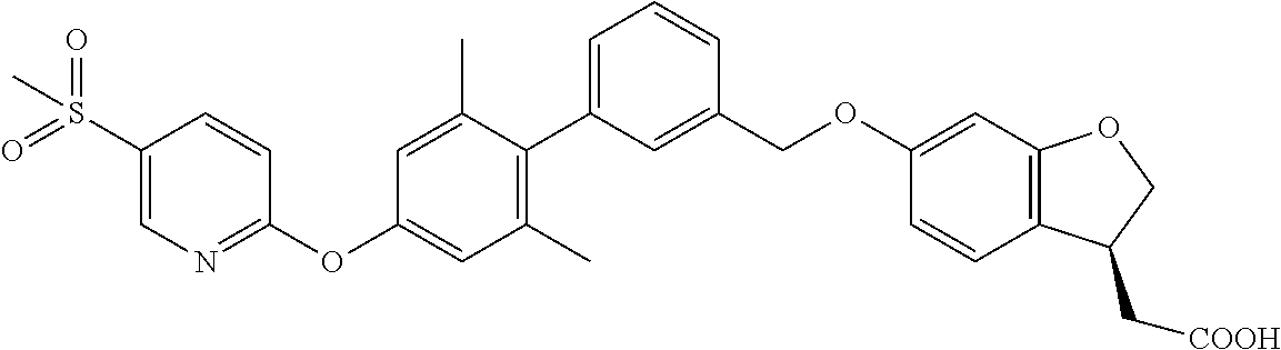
C1(C)=C(C2=CC=CC(COC3=CC4=C(C=C3)C(C[COOH])CO4)=C2)C(C)=CC(OC2=NC=C(S(=O)(=O)C)C=C2)=C1
